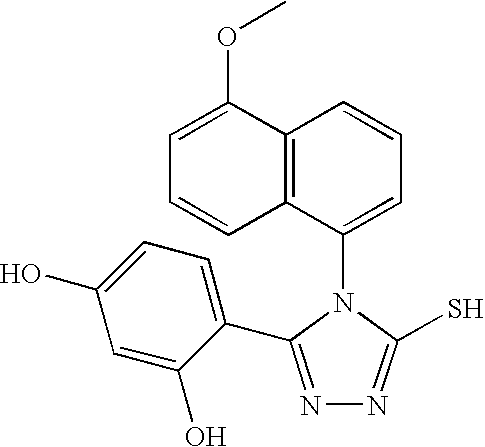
C12=C(C(N3C(S)=NN=C3C3=CC=C(O)C=C3O)=CC=C1)C=CC=C2OC
